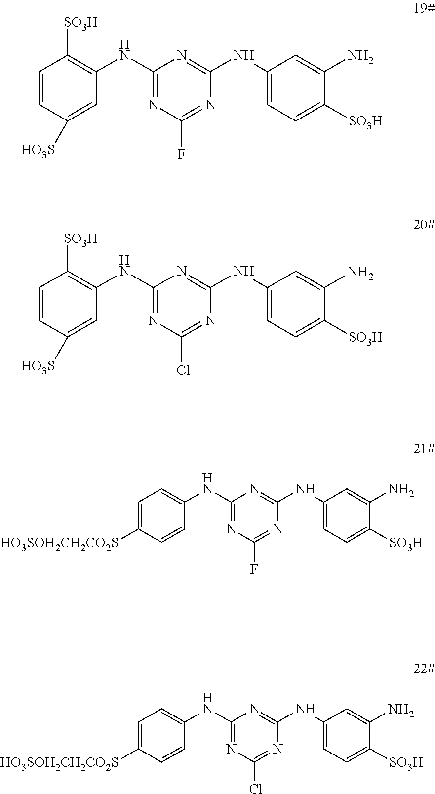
C1=CC([HO3S])=CC(NC2=NC(F)=NC(NC3=CC=C([SO3H])C(N)=C3)=N2)=C1[SO3H].C1=CC([HO3S])=CC(NC2=NC(Cl)=NC(NC3=CC=C([SO3H])C(N)=C3)=N2)=C1[SO3H].C1=C([HO3SOH2CH2CO2S])C=CC(NC2=NC(F)=NC(NC3=CC=C([SO3H])C(N)=C3)=N2)=C1.C1=C([HO3SOH2CH2CO2S])C=CC(NC2=NC(Cl)=NC(NC3=CC=C([SO3H])C(N)=C3)=N2)=C1
